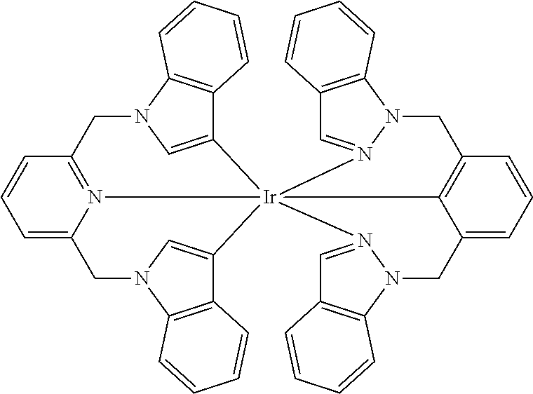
C1=C2N3=C(C=C1)CN1C=C(C4=C1C=CC=C4)[Ir]314(C3=CN(C2)C2=C3C=CC=C2)C2=C(C=CC=C2CN2C3=C(C=N12)C=CC=C3)CN1N4=CC2=C1C=CC=C2
